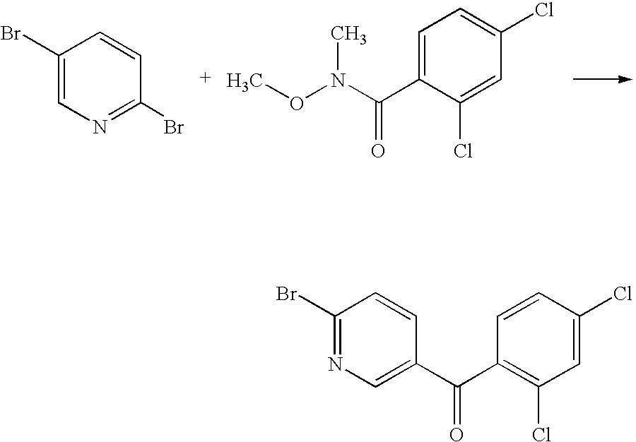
C1(Br)=CN=C(Br)C=C1.C1=C(C(N(OC)C)=O)C(Cl)=CC(Cl)=C1.C1(Br)=NC=C(C(C2=C(Cl)C=C(Cl)C=C2)=O)C=C1
